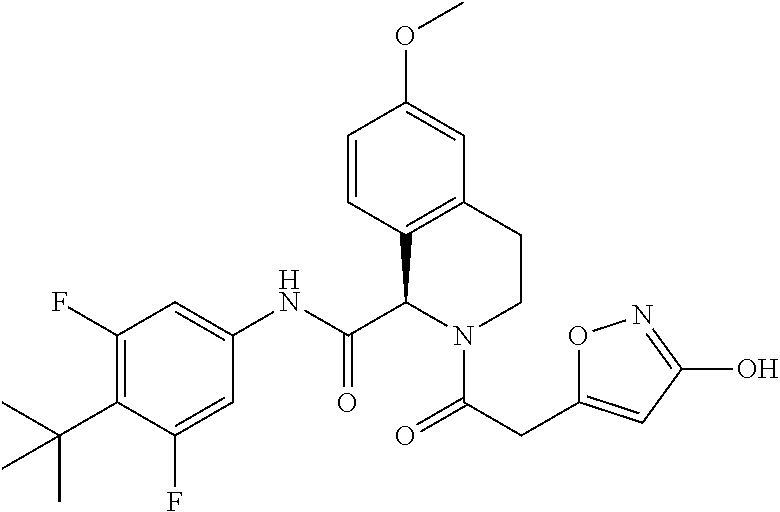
C1(F)=C(C(C)(C)C)C(F)=CC(NC(C2C3=C(CCN2C(=O)CC2=CC(O)=NO2)C=C(OC)C=C3)=O)=C1
